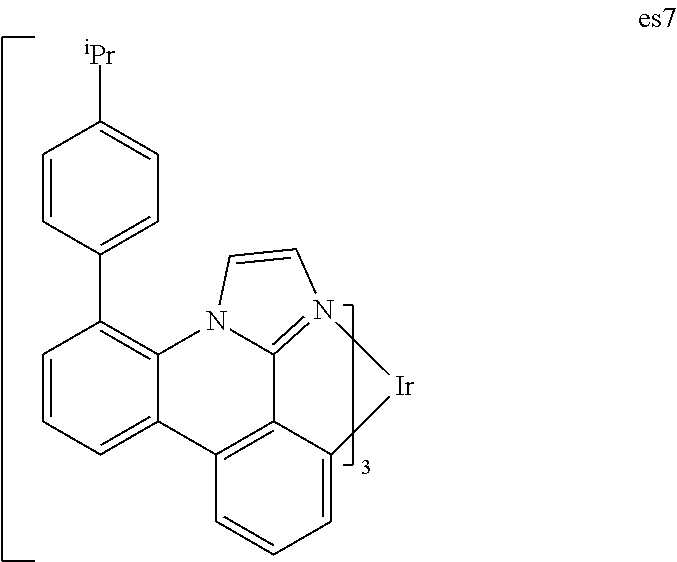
C1=CC=C2C(=C1C1=CC=C([iPr])C=C1)N1C3=N(C=C1)[Ir]C1=CC=CC2=C31
